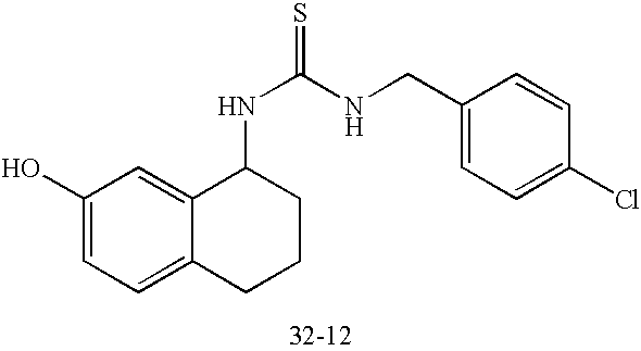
C12=CC=C(O)C=C1C(NC(NCC1=CC=C(Cl)C=C1)=S)CCC2
